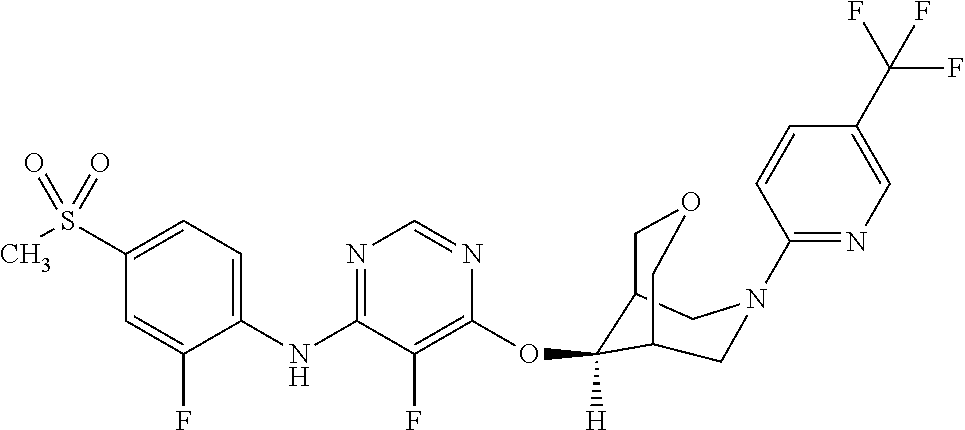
C1(NC2=NC=NC(OC3([H])C4COCC3CN(C3=NC=C(C(F)(F)F)C=C3)C4)=C2F)=CC=C(S(C)(=O)=O)C=C1F
